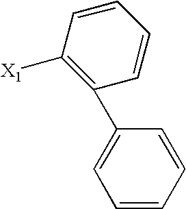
C1=CC=CC(C2=C([X1])C=CC=C2)=C1
